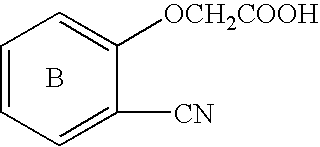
B.C1=CC=C([CN])C([OCH2COOH])=C1
